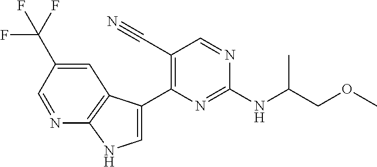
N(C1=NC(C2=CNC3=C2C=C(C(F)(F)F)C=N3)=C(C#N)C=N1)C(COC)C
